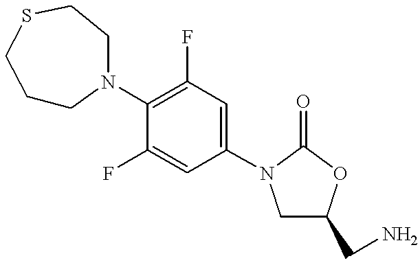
C1(N2CCCSCC2)=C(F)C=C(N2CC(CN)OC2=O)C=C1F
